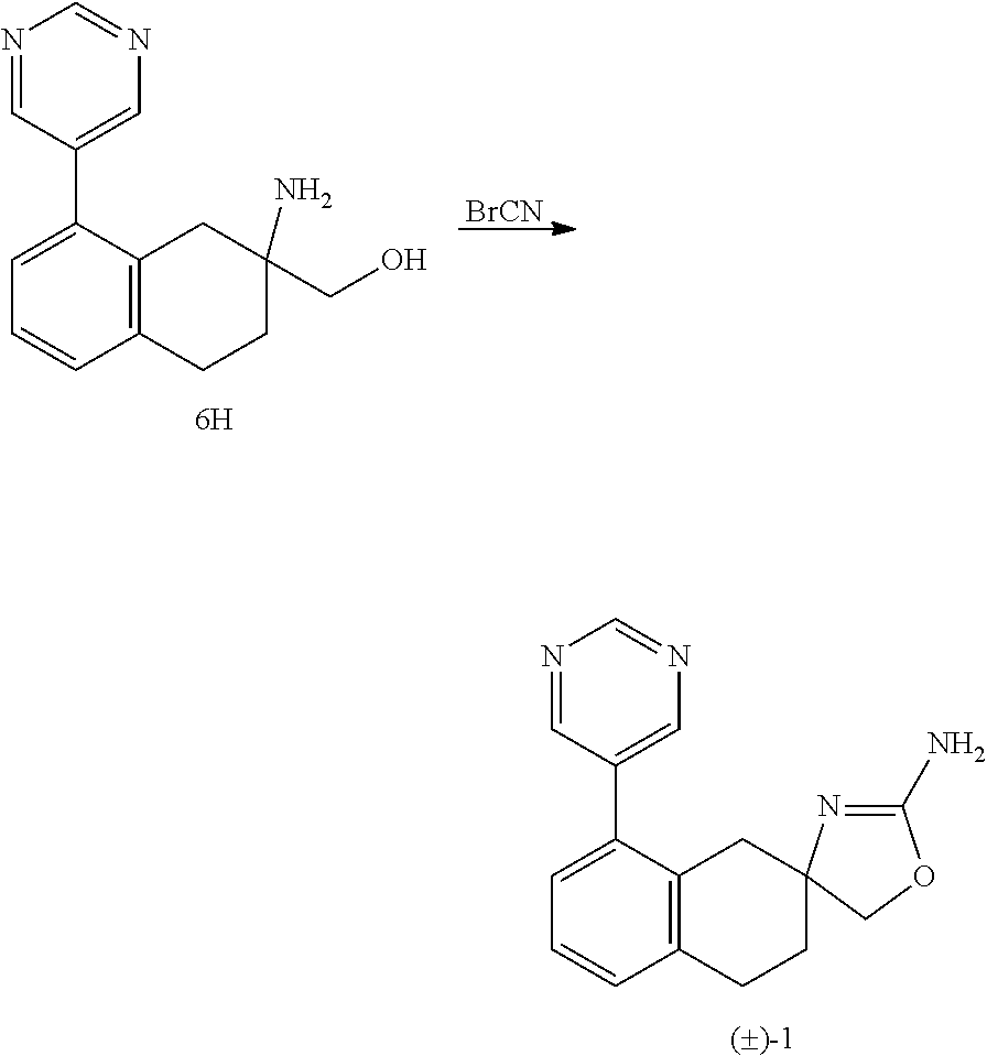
C12=C(C(C3=CN=CN=C3)=CC=C1)CC1(CC2)N=C(N)OC1.C12=C(C(C3=CN=CN=C3)=CC=C1)CC(CO)(N)CC2.[BrCN]
